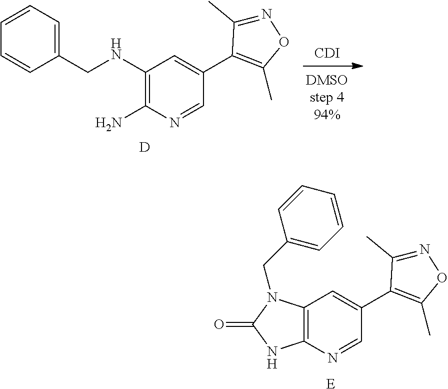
[CDI].[D].C1=C(C2=C(C)ON=C2C)C=NC(N)=C1NCC1=CC=CC=C1.[E].C1=C(C2=C(C)ON=C2C)C=NC2=C1N(CC1=CC=CC=C1)C(=O)N2
